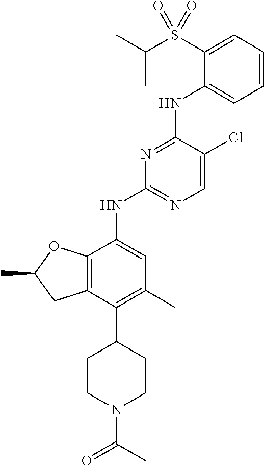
C1=CC=C(S(C(C)C)(=O)=O)C(NC2=NC(NC3=CC(C)=C(C4CCN(C(C)=O)CC4)C4=C3OC(C)C4)=NC=C2Cl)=C1
